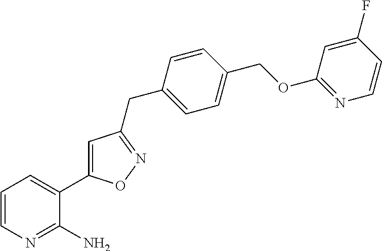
C1=CN=C(N)C(C2=CC(CC3=CC=C(COC4=NC=CC(F)=C4)C=C3)=NO2)=C1
